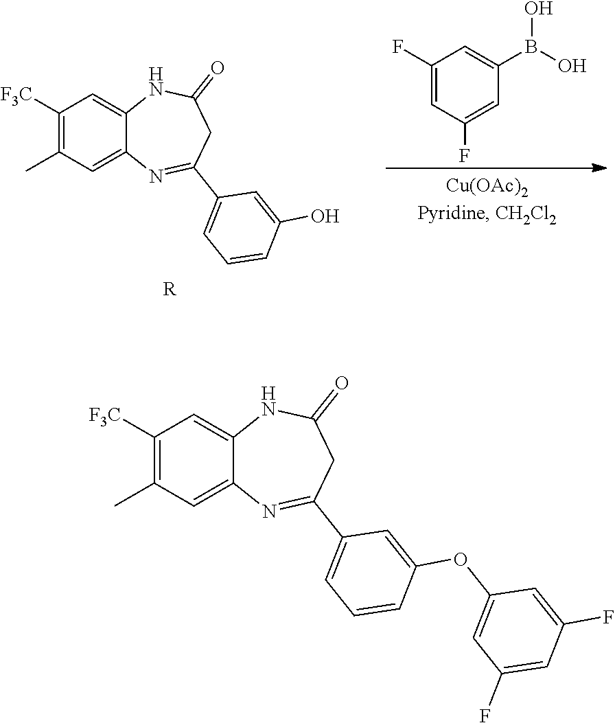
C1([F3C])=C(C)C=C2C(=C1)NC(=O)CC(C1=CC=CC(O)=C1)=N2.C1(F)=CC(F)=CC(B(O)O)=C1.[R].C1([F3C])=C(C)C=C2C(=C1)NC(=O)CC(C1=CC=CC(OC3=CC(F)=CC(F)=C3)=C1)=N2
